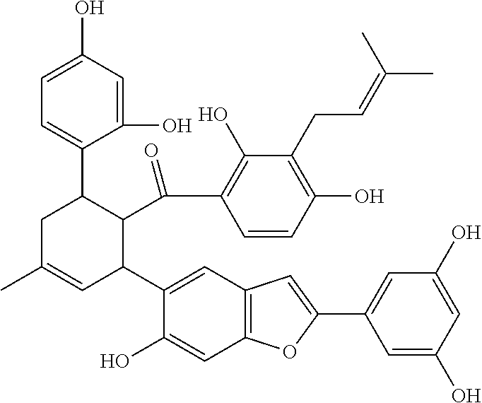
C1(O)=CC(O)=CC=C1C1CC(C)=CC(C2=CC3=C(C=C2O)OC(C2=CC(O)=CC(O)=C2)=C3)C1C(=O)C1=C(O)C(CC=C(C)C)=C(O)C=C1
